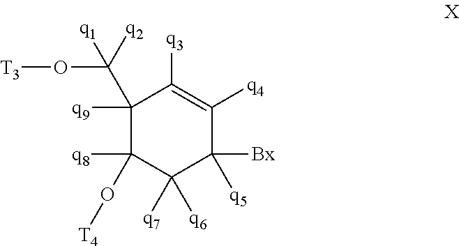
C1([q9])(C(O[T3])([q1])[q2])C([q8])(O[T4])C([q7])([q6])C([Bx])([q5])C([q4])=C1[q3]
